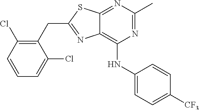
C1(CC2=NC3=C(NC4=CC=C([CF3])C=C4)N=C(C)N=C3S2)=C(Cl)C=CC=C1Cl
